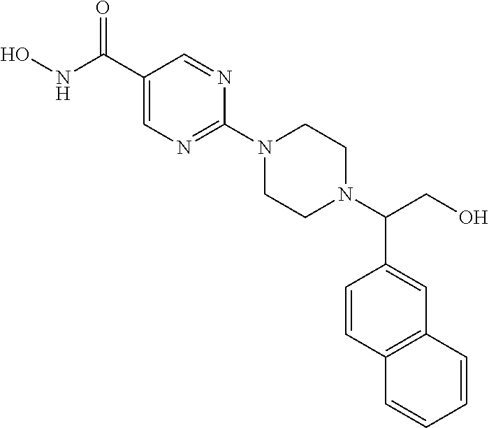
ONC(C1=CN=C(N2CCN(C(CO)C3=CC4=C(C=C3)C=CC=C4)CC2)N=C1)=O
